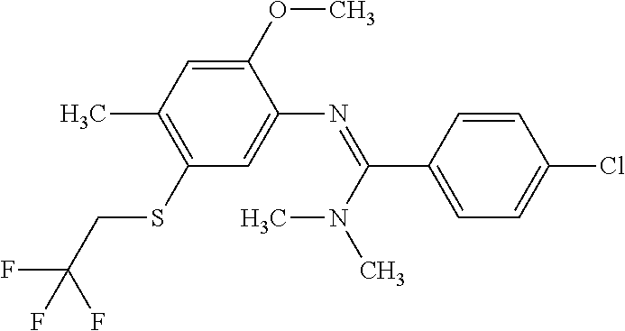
C1(OC)=CC(C)=C(SCC(F)(F)F)C=C1N=C(N(C)C)C1=CC=C(Cl)C=C1
